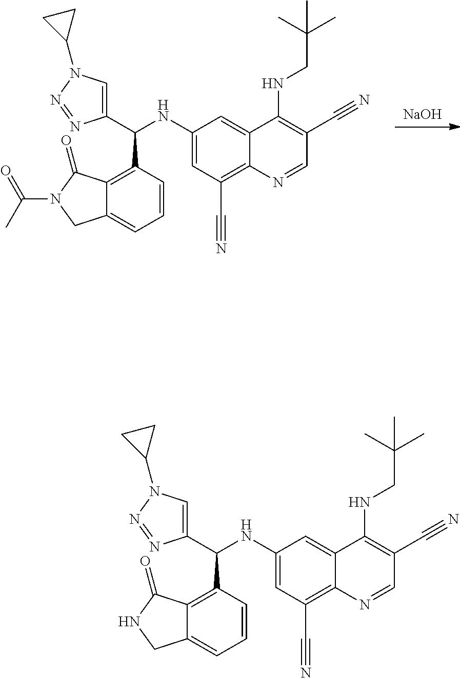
[NaOH].C1(NC(C2=CN(C3CC3)N=N2)C2=C3C(=CC=C2)CN(C(C)=O)C3=O)=CC(C#N)=C2C(=C1)C(NCC(C)(C)C)=C(C#N)C=N2.C1(NC(C2=CN(C3CC3)N=N2)C2=C3C(=CC=C2)CNC3=O)=CC(C#N)=C2C(=C1)C(NCC(C)(C)C)=C(C#N)C=N2
